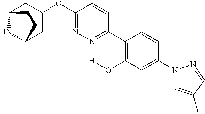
C12NC(CC(OC3=NN=C(C4=C(O[H])C=C(N5C=C(C)C=N5)C=C4)C=C3)C1)CC2
